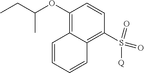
C1(OC(CC)C)=C2C(=C(S(=O)(=O)[Q])C=C1)C=CC=C2
